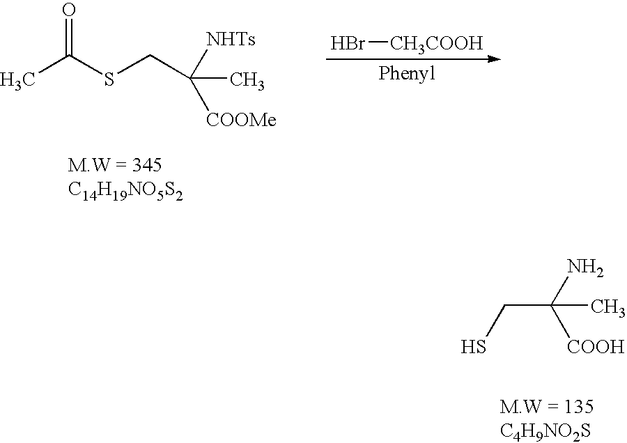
Br[CH3COOH].CC(SCC(C)([NHTs])[COOMe])=O.SCC(C)(N)[COOH]
